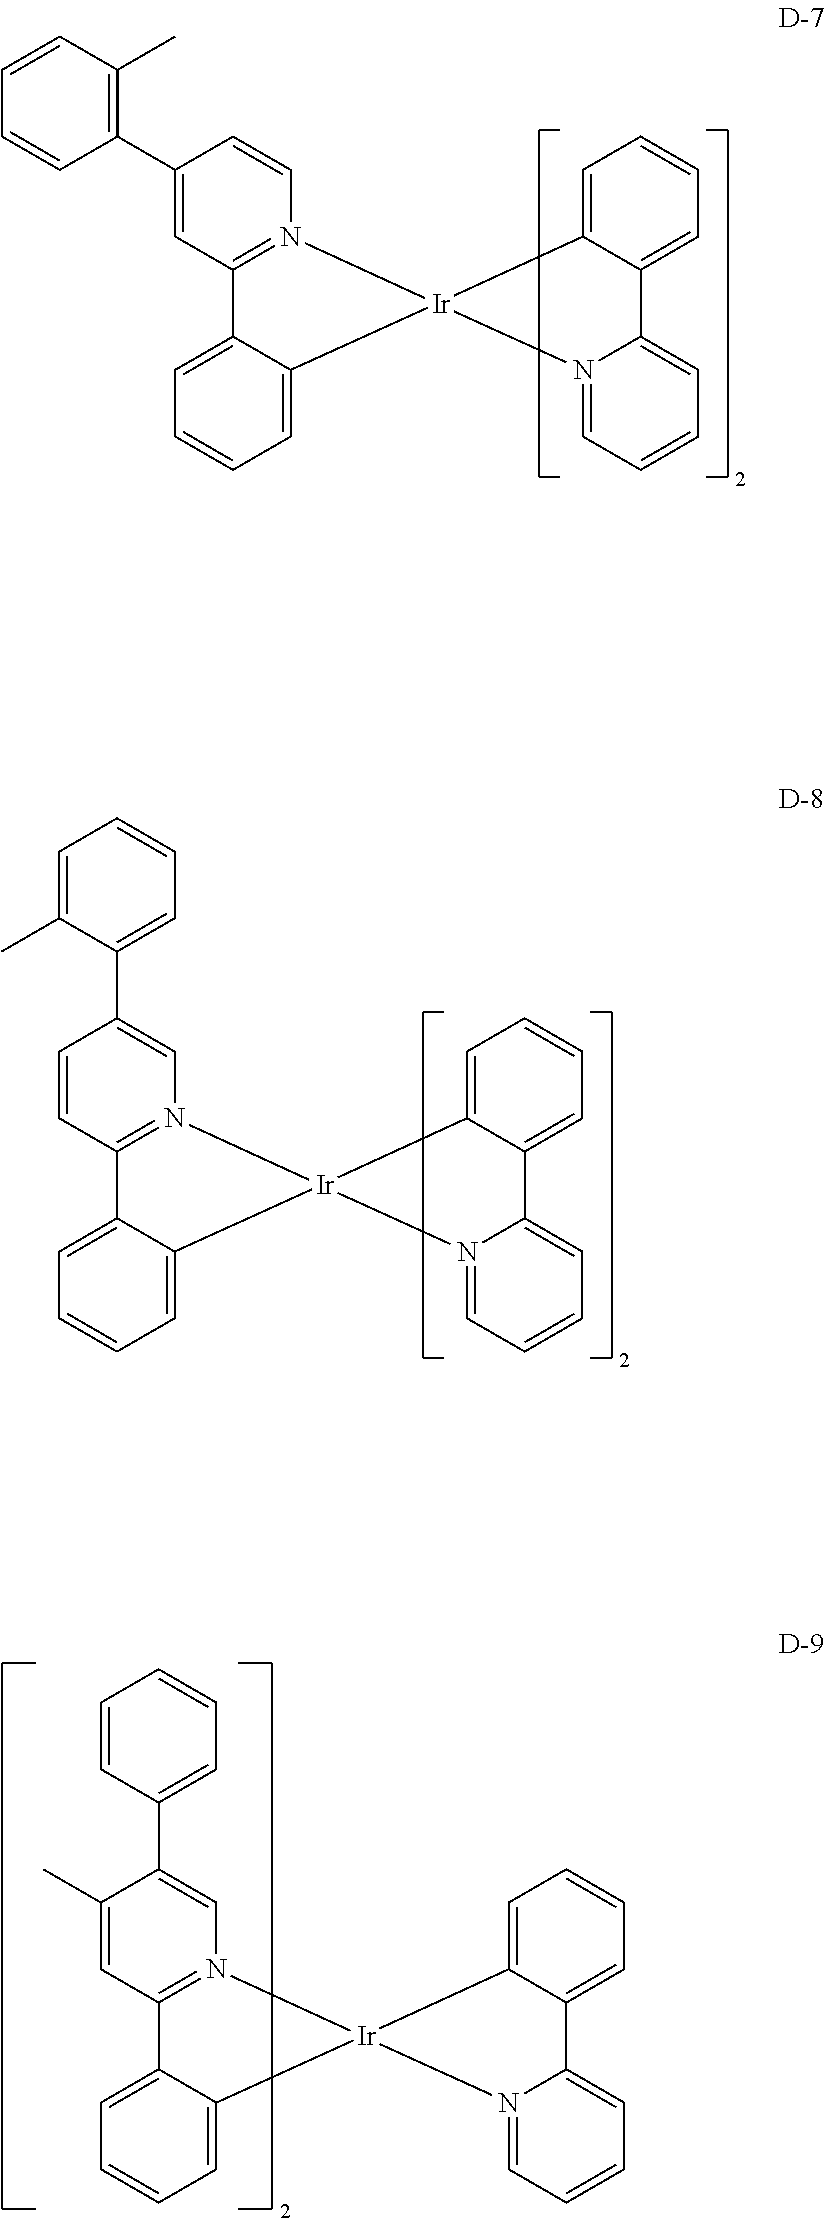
C1=CN2=C(C=C1C1=C(C)C=CC=C1)C1=CC=CC=C1[Ir]21C2=CC=CC=C2C2=CC=CC=N21.C1(C2=CC=CC=C2C)=CN2=C(C=C1)C1=CC=CC=C1[Ir]21C2=CC=CC=C2C2=CC=CC=N21.C1(C2=CC=CC=C2)=CN2=C(C=C1C)C1=CC=CC=C1[Ir]21C2=CC=CC=C2C2=CC=CC=N21
